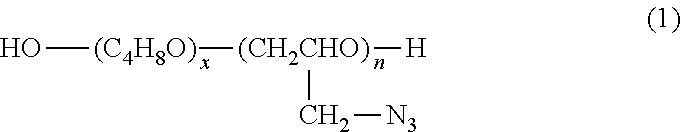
O[(C4H8O)][(CH2CHO)](C[N3])[H]
